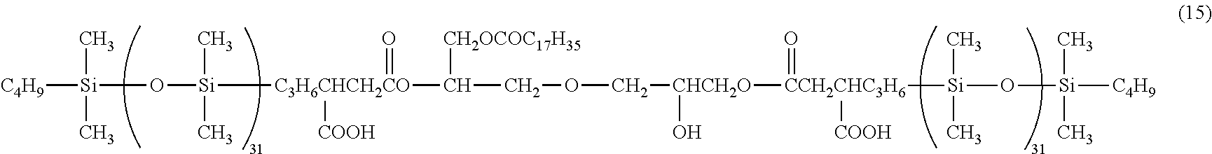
[C4H9][Si](O[Si]([C3H6CHCH2CO](C(COC[CHCH2O]([CCH2CHC3H6]([Si](O[Si]([C4H9])(C)C)(C)C)([COOH])=O)O)[CH2OCOC17H35])([COOH])=O)(C)C)(C)C
